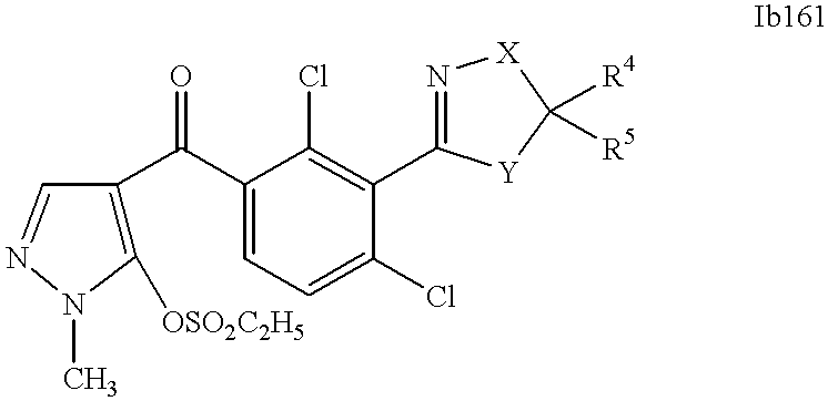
C1([OSO2C2H5])=C(C(C2=CC=C(Cl)C(C3=N[X]C([R4])([R5])[Y]3)=C2Cl)=O)C=NN1C
